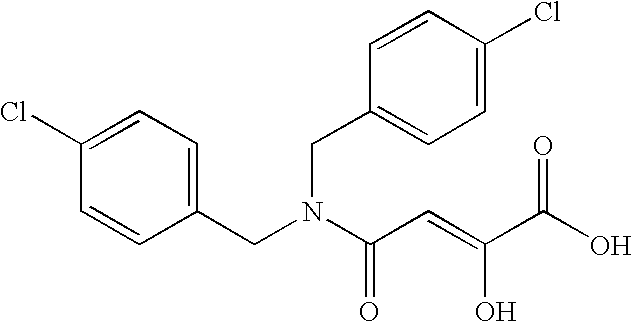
C1=C(Cl)C=CC(CN(C(C=C(C(O)=O)O)=O)CC2=CC=C(Cl)C=C2)=C1
